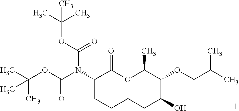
C1(N(C(OC(C)(C)C)=O)C(OC(C)(C)C)=O)CCCCC(O)C(OCC(C)C)C(C)OC1=O
